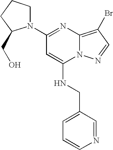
N1(C2=NC3=C(Br)C=NN3C(NCC3=CC=CN=C3)=C2)CCCC1CO
